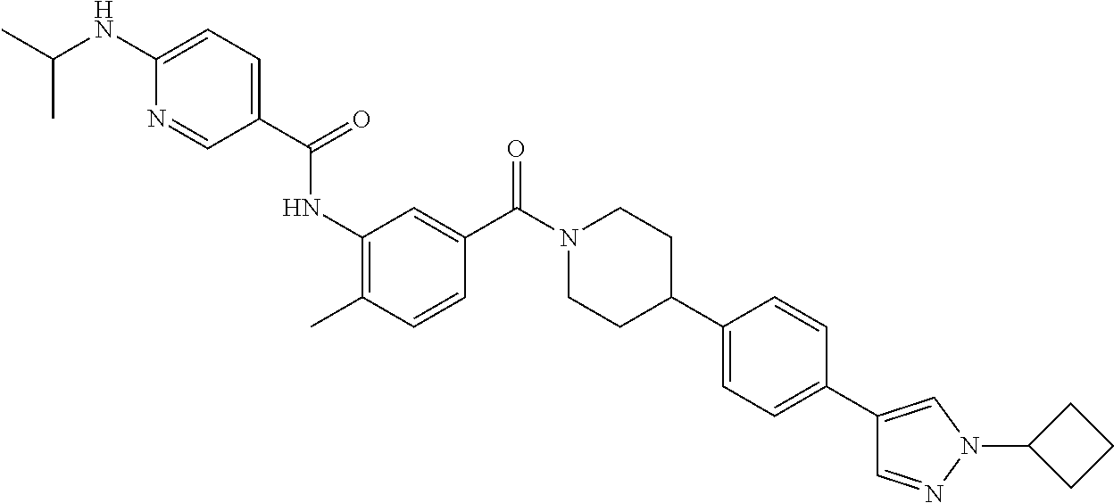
CC(NC1=CC=C(C(=O)NC2=C(C)C=CC(C(N3CCC(C4=CC=C(C5=CN(C6CCC6)N=C5)C=C4)CC3)=O)=C2)C=N1)C
